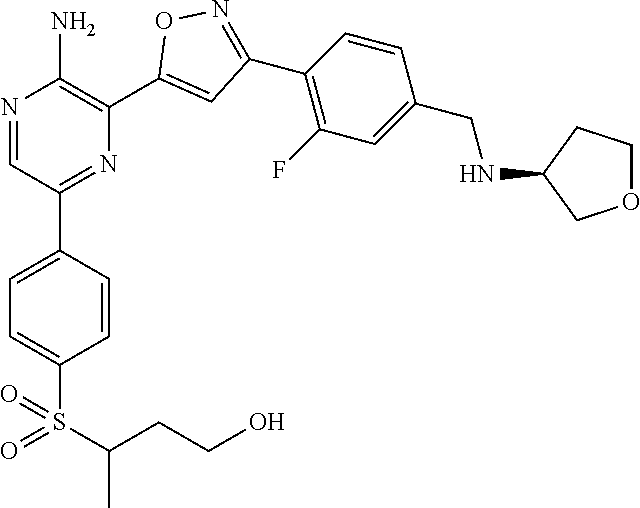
N1=CC(C2=CC=C(S(=O)(C(C)CCO)=O)C=C2)=NC(C2=CC(C3=C(F)C=C(CNC4COCC4)C=C3)=NO2)=C1N
